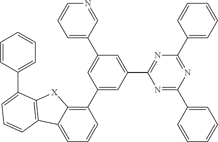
C1(C2=CC(C3=NC(C4=CC=CC=C4)=NC(C4=CC=CC=C4)=N3)=CC(C3=CC=CN=C3)=C2)=C2C(=CC=C1)C1=C([X]2)C(C2=CC=CC=C2)=CC=C1
